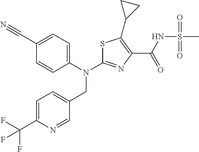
N(C1=NC(C(NS(C)(=O)=O)=O)=C(C2CC2)S1)(CC1=CC=C(C(F)(F)F)N=C1)C1=CC=C(C#N)C=C1
